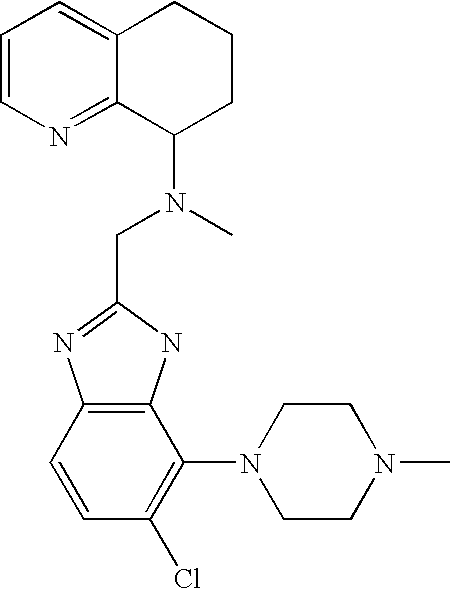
C1=CN=C2C(=C1)CCCC2N(CC1=NC2=C(N1)C(N1CCN(C)CC1)=C(Cl)C=C2)C
